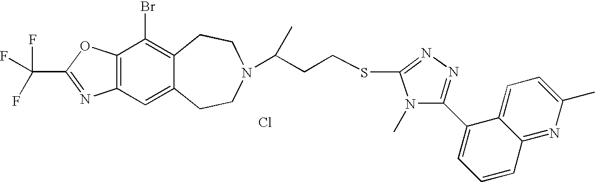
Cl.C12=C(C=C3C(=C1Br)CCN(C(CCSC1=NN=C(C4=CC=CC5=NC(C)=CC=C45)N1C)C)CC3)N=C(C(F)(F)F)O2
